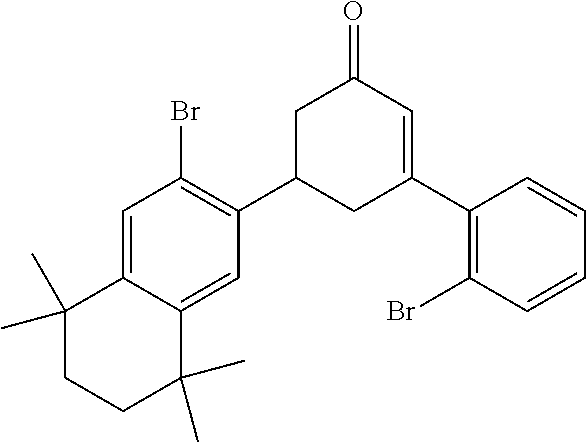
C1=C2C(=CC(C3CC(C4=C(Br)C=CC=C4)=CC(=O)C3)=C1Br)C(C)(C)CCC2(C)C
